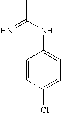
CC(NC1=CC=C(Cl)C=C1)=N
